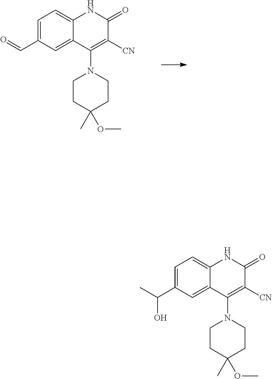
C1=C2C(=CC(C=O)=C1)C(N1CCC(OC)(C)CC1)=C([CN])C(=O)N2.C1=C2C(=CC(C(C)O)=C1)C(N1CCC(OC)(C)CC1)=C([CN])C(=O)N2
